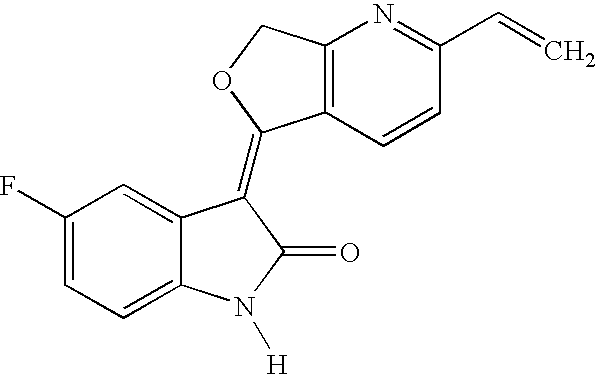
C1(F)=CC=C2C(=C1)C(=C1C3=C(N=C(C=C)C=C3)CO1)C(=O)N2[H]
